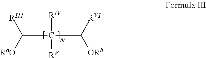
C(C(C([RVI])[ORb])([RIV])[RV])([RIII])[RaO]
